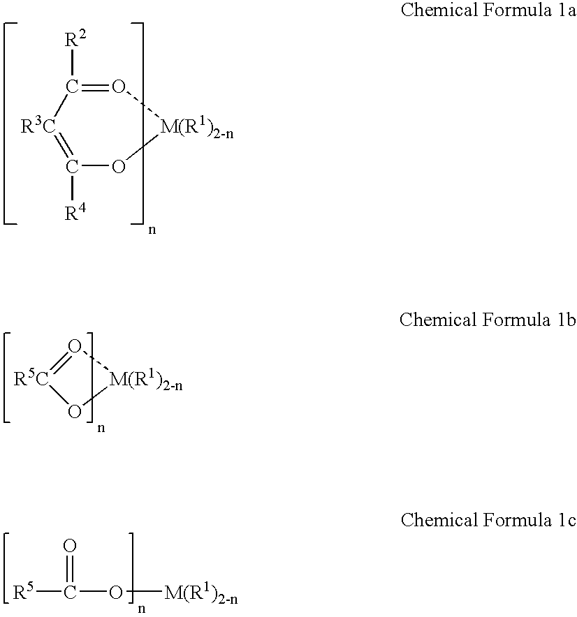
O1=C([R2])[R3C]=C([R4])O[M(R1)2-n]1.[R5C]1=O[M(R1)2-n]O1.[R5]C(=O)O[M(R1)2-n]
